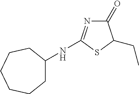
C1(=O)N=C(NC2CCCCCC2)SC1CC
